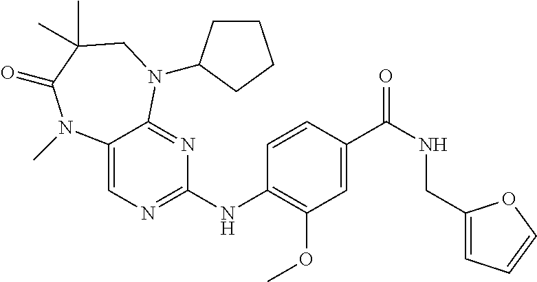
C1(NC2=C(OC)C=C(C(NCC3=CC=CO3)=O)C=C2)=NC=C2C(=N1)N(C1CCCC1)CC(C)(C)C(=O)N2C
